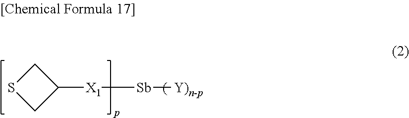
C1SCC1[X1][Sb][Y)n-p]
